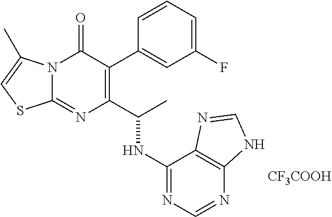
N12C(=NC(C(C)NC3=NC=NC4=C3N=CN4)=C(C3=CC(F)=CC=C3)C1=O)SC=C2C.[CF3COOH]
